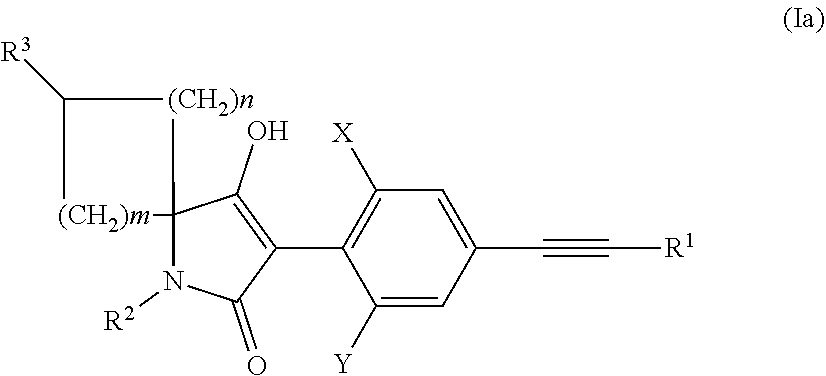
C12(N([R2])C(=O)C(C3=C([X])C=C(C#C[R1])C=C3[Y])=C1O)[(CH2)n]C([R3])[(CH2)m]2
